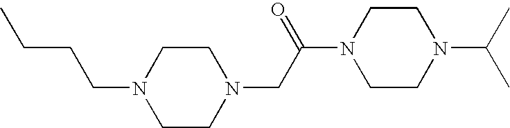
C1CN(CC(N2CCN(C(C)C)CC2)=O)CCN1CCCC
